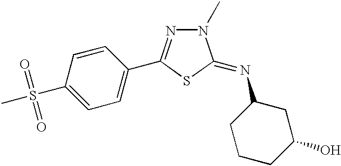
C1=C(S(C)(=O)=O)C=CC(C2=NN(C)C(=NC3CCCC(O)C3)S2)=C1
